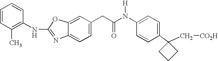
C1(C)=C(NC2=NC3=CC=C(CC(N(C4=CC=C(C5(C[CO2H])CCC5)C=C4)[H])=O)C=C3O2)C=CC=C1
